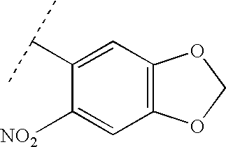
C12=C(C=C(C(C)C)C([NO2])=C1)OCO2
